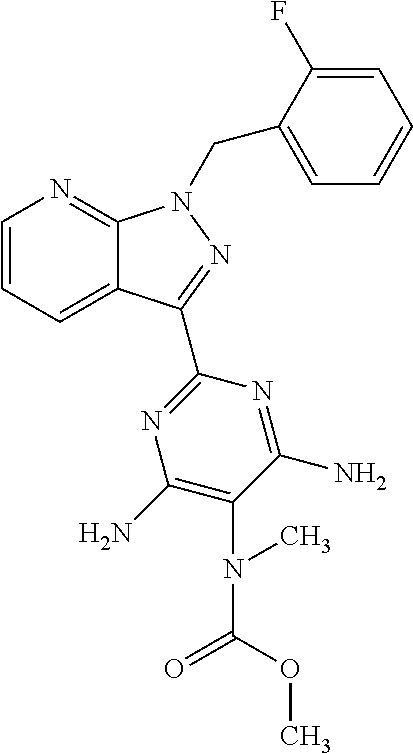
C1=CC=C2C(=N1)N(CC1=CC=CC=C1F)N=C2C1=NC(N)=C(N(C(=O)OC)C)C(N)=N1
